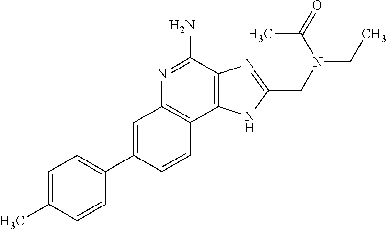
C1=C(C2=CC=C(C)C=C2)C=CC2=C1N=C(N)C1=C2NC(CN(CC)C(=O)C)=N1
